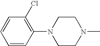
C1=CC(Cl)=C(N2CCN(C)CC2)C=C1
